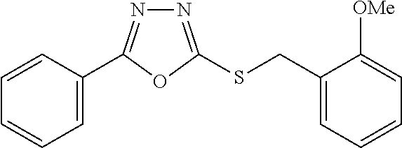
C1=C(C2=NN=C(SCC3=CC=CC=C3[OMe])O2)C=CC=C1
